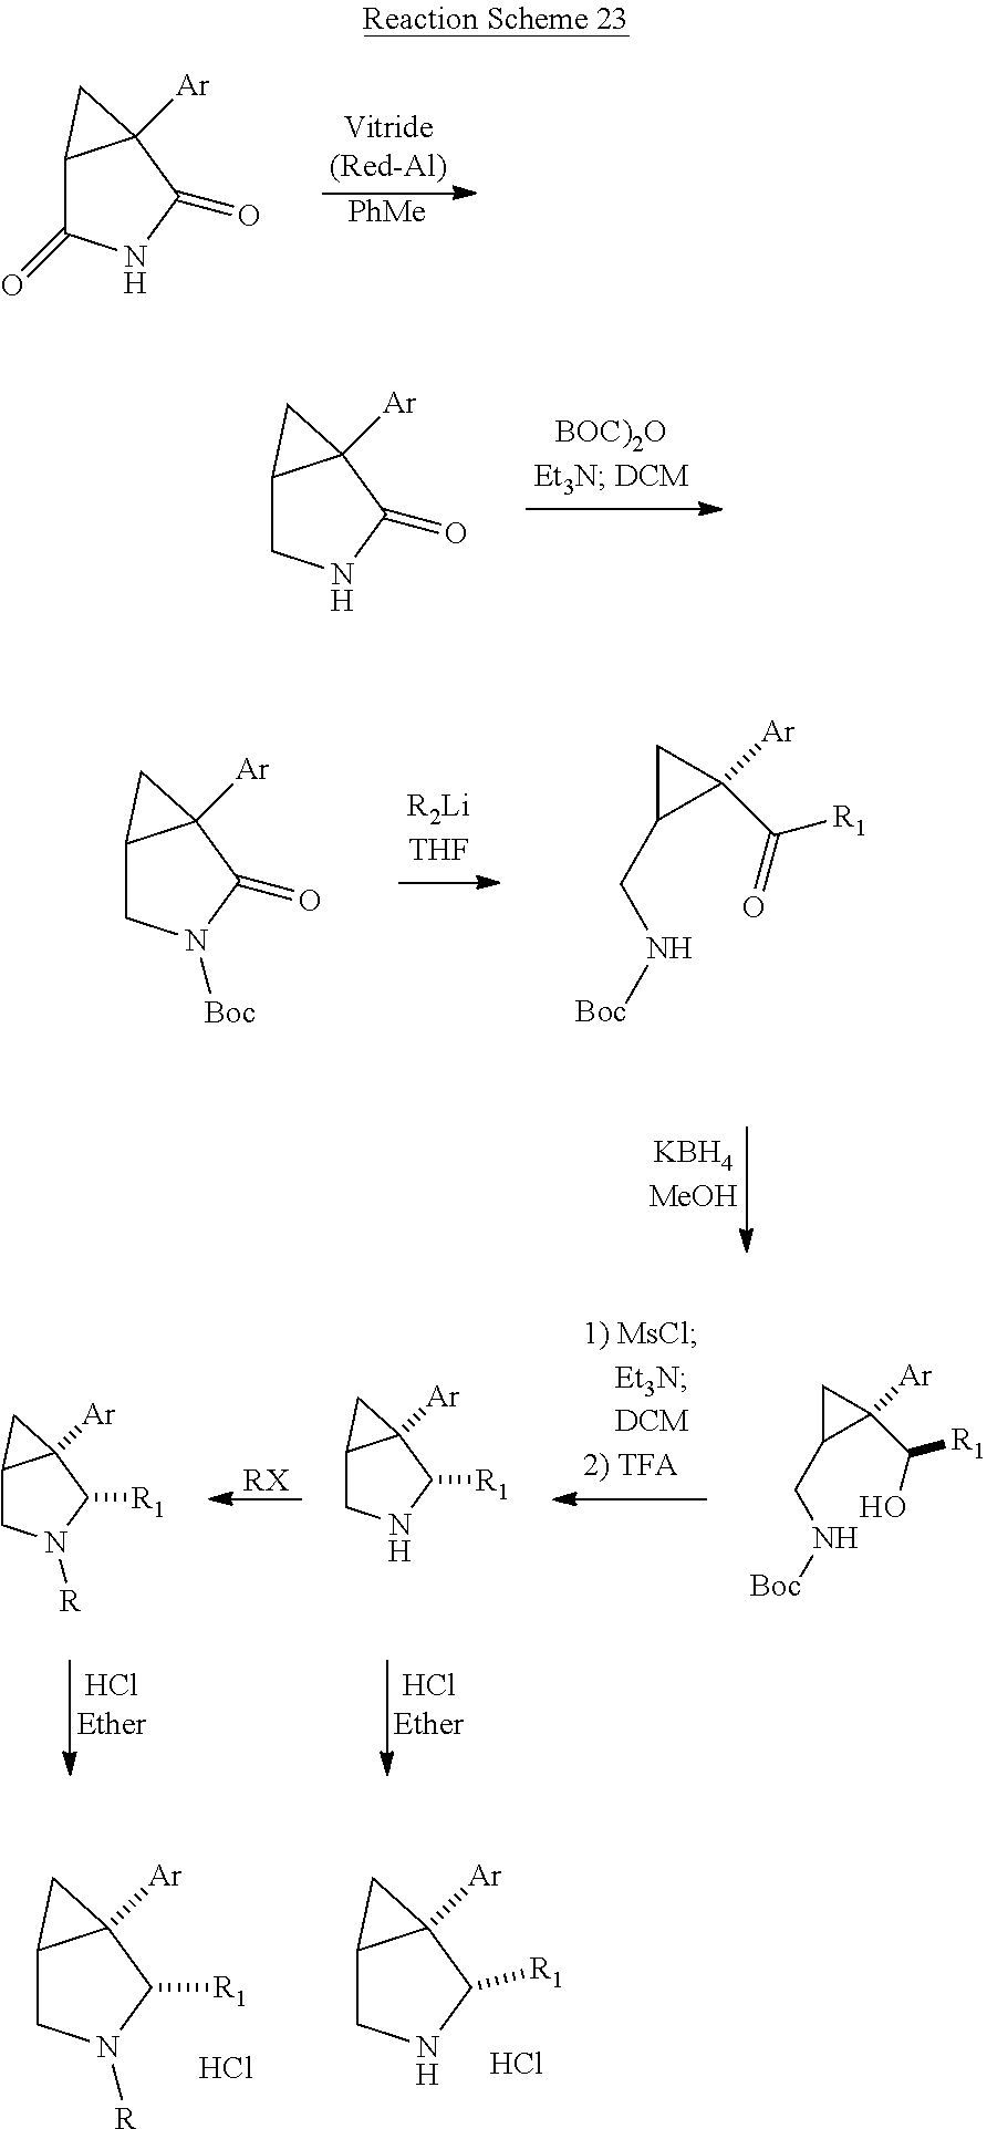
[PhMe].C12C(=O)NC(=O)C1([Ar])C2.C12CNC(=O)C1([Ar])C2.C12CN([Boc])C(=O)C1([Ar])C2.C1C(CN[Boc])C1(C(=O)[R1])[Ar].[RX].C1C(CN[Boc])C1(C(O)[R1])[Ar].C12CNC([R1])C1([Ar])C2.C12CN([R])C([R1])C1([Ar])C2.C12CN([R])C([R1])C1([Ar])C2.Cl.C12CNC([R1])C1([Ar])C2.Cl
